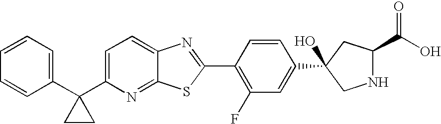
C1(C2(C3=CC=C4C(=N3)SC(C3=C(F)C=C(C5(O)CNC(C(O)=O)C5)C=C3)=N4)CC2)=CC=CC=C1
